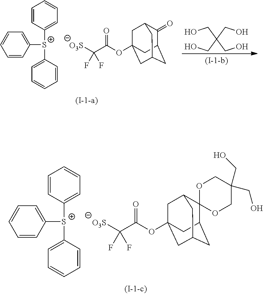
C1=CC([S+](C2=CC=CC=C2)C2=CC=CC=C2)=CC=C1.C1(=O)C2CC3CC(OC(C([O3S])(F)F)=O)(CC1C3)C2.OCC(CO)(CO)CO.C1=CC([S+](C2=CC=CC=C2)C2=CC=CC=C2)=CC=C1.C12(C3CC4CC(OC(C([O3S])(F)F)=O)(CC1C4)C3)OCC(CO)(CO)CO2
